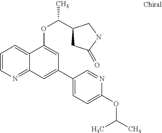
C1=CN=C2C(=C1)C(OC(C1CC(=O)NC1)C)=CC(C1=CC=C(OC(C)C)N=C1)=C2
